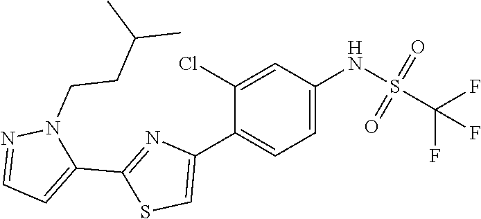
C1=C(C2=CC=C(NS(=O)(=O)C(F)(F)F)C=C2Cl)N=C(C2=CC=NN2CCC(C)C)S1
